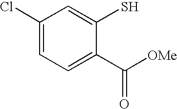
C1(Cl)=CC=C(C([OMe])=O)C(S)=C1
